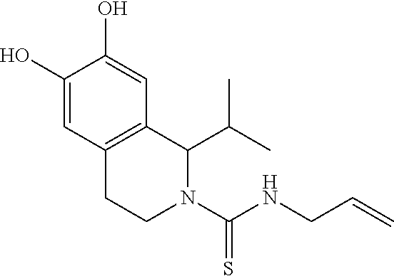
C=CCNC(N1C(C(C)C)C2=C(CC1)C=C(O)C(O)=C2)=S
